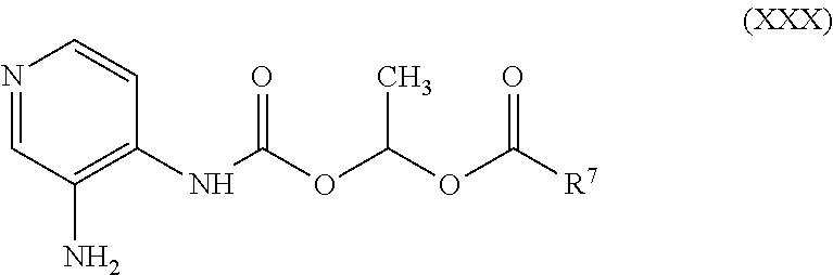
N1=CC(N)=C(NC(OC(OC([R7])=O)C)=O)C=C1
